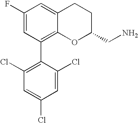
C1(F)=CC(C2=C(Cl)C=C(Cl)C=C2Cl)=C2C(=C1)CCC(CN)O2
